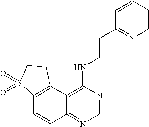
C12=C(C3=C(NCCC4=NC=CC=C4)N=CN=C3C=C1)CCS2(=O)=O
